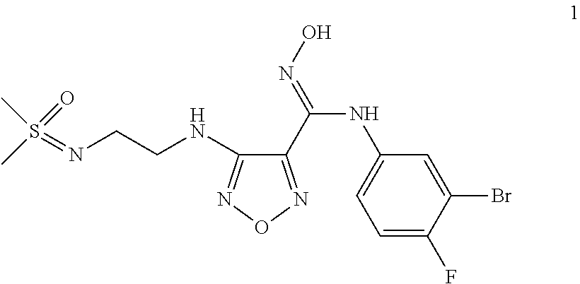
C1(C(=NO)NC2=CC=C(F)C(Br)=C2)=NON=C1NCCN=S(C)(C)=O
